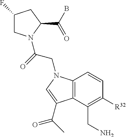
C1(F)CN(C(=O)CN2C3=C(C(CN)=C([R32])C=C3)C(C(=O)C)=C2)C(C(B)=O)C1
